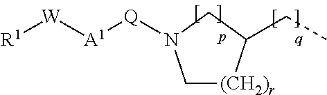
C1[(CH2)r]C(CC)CN1[Q][A1][W][R1]
